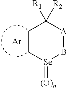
C1C[Se](=[(O)n])B[A]C1([R1])[R2].[Ar]
